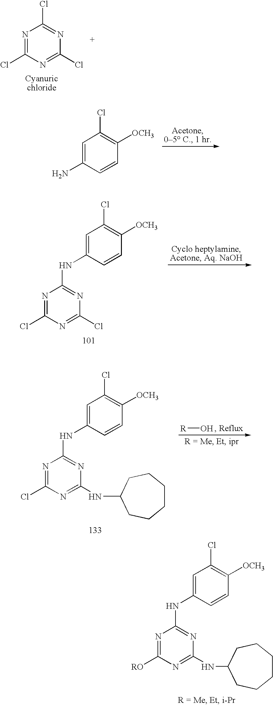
N1=C([RO])N=C(NC2CCCCCC2)N=C1NC1=CC(Cl)=C([OCH3])C=C1.C1=C(NC2=NC(Cl)=NC(Cl)=N2)C=CC([OCH3])=C1Cl.C1=C(NC2=NC(NC3CCCCCC3)=NC(Cl)=N2)C=CC([OCH3])=C1Cl.[R]O.N1=C(Cl)N=C(Cl)N=C1Cl.C1=C(N)C=CC([OCH3])=C1Cl
